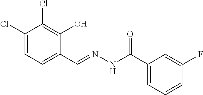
C1(Cl)=CC=C(C=NNC(C2=CC=CC(F)=C2)=O)C(O)=C1Cl
